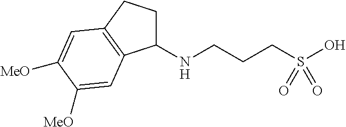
C1(NCCCS(O)(=O)=O)CCC2=C1C=C([MeO])C([MeO])=C2
